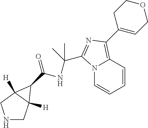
N1CC2([H])C([H])(C1)C2C(=O)NC(C)(C)C1=NC(C2=CCOCC2)=C2C=CC=CN21
